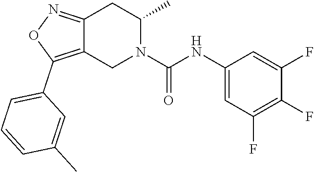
C12=C(C3=CC=CC(C)=C3)ON=C1CC(C)N(C(NC1=CC(F)=C(F)C(F)=C1)=O)C2
